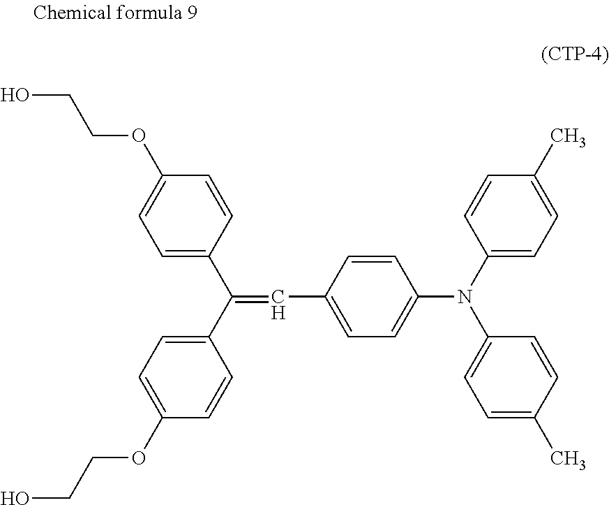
C(=CC1=CC=C(N(C2=CC=C(C)C=C2)C2=CC=C(C)C=C2)C=C1)(C1=CC=C(OCCO)C=C1)C1=CC=C(OCCO)C=C1
